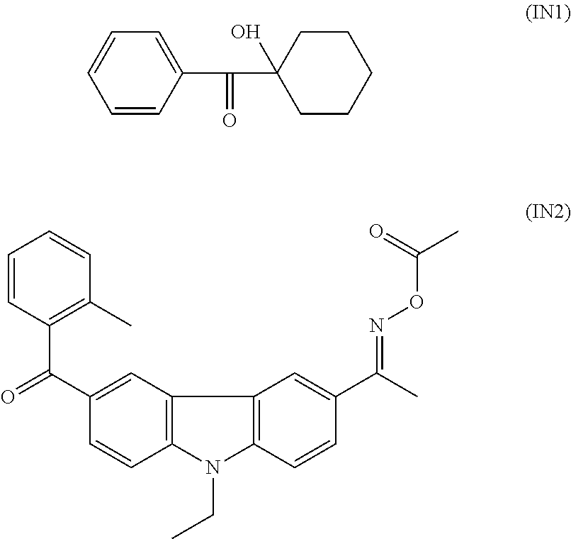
C1=CC(C(=O)C2(O)CCCCC2)=CC=C1.C12=C(C=CC(C(C)=NOC(C)=O)=C1)N(CC)C1=C2C=C(C(=O)C2=C(C)C=CC=C2)C=C1
